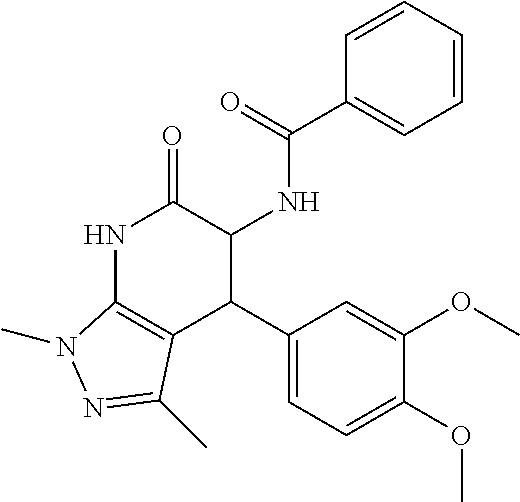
N1C2=C(C(C3=CC=C(OC)C(OC)=C3)C(NC(=O)C3=CC=CC=C3)C1=O)C(C)=NN2C
